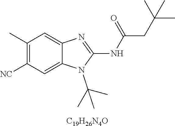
[C19H26N4O].C1(C)=C([NC])C=C2C(=C1)N=C(NC(CC(C)(C)C)=O)N2C(C)(C)C
